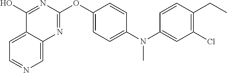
C1=C2C(=CN=C1)N=C(OC1=CC=C(N(C3=CC(Cl)=C(CC)C=C3)C)C=C1)N=C2O
